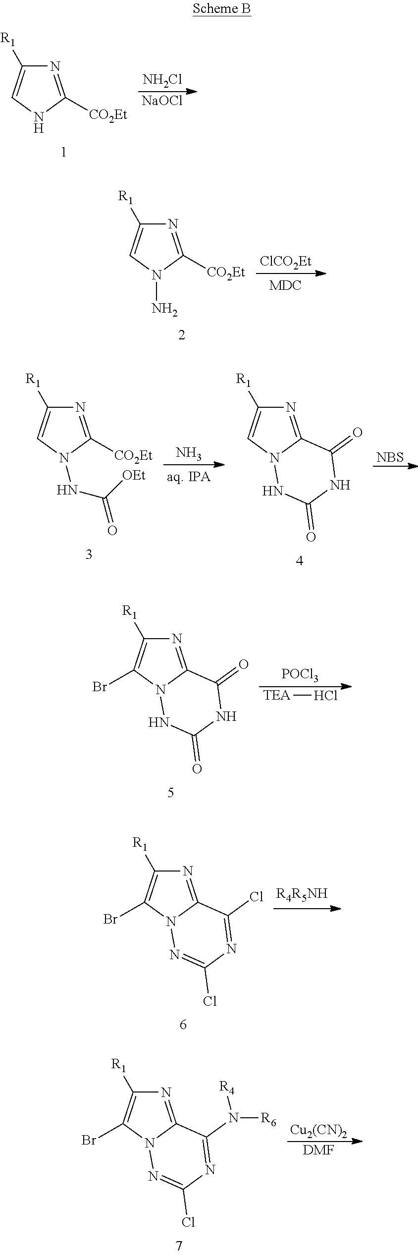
N1=C([CO2Et])NC=C1[R1].[NH2Cl].[NaOCl].N1=C([CO2Et])N(N)C=C1[R1].[ClCO2Et].N1=C([CO2Et])N(NC(=O)[OEt])C=C1[R1].N.N1=C2N(C=C1[R1])NC(=O)NC2=O.[NBS].N1=C2N(C(Br)=C1[R1])NC(=O)NC2=O.[POCl3].[TEA]Cl.N1=C2N(C(Br)=C1[R1])N=C(Cl)N=C2Cl.N1=C2N(C(Br)=C1[R1])N=C(Cl)N=C2N([R6])[R4].[Cu2(CN)2].[DMF]
